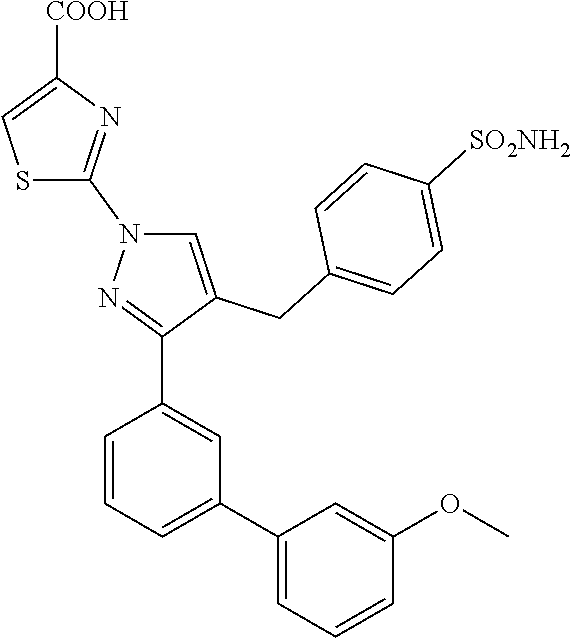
C1=CC=C(C2=CC=CC(OC)=C2)C=C1C1=NN(C2=NC([COOH])=CS2)C=C1CC1=CC=C([SO2NH2])C=C1
